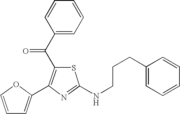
C1=COC(C2=C(C(C3=CC=CC=C3)=O)SC(NCCCC3=CC=CC=C3)=N2)=C1
